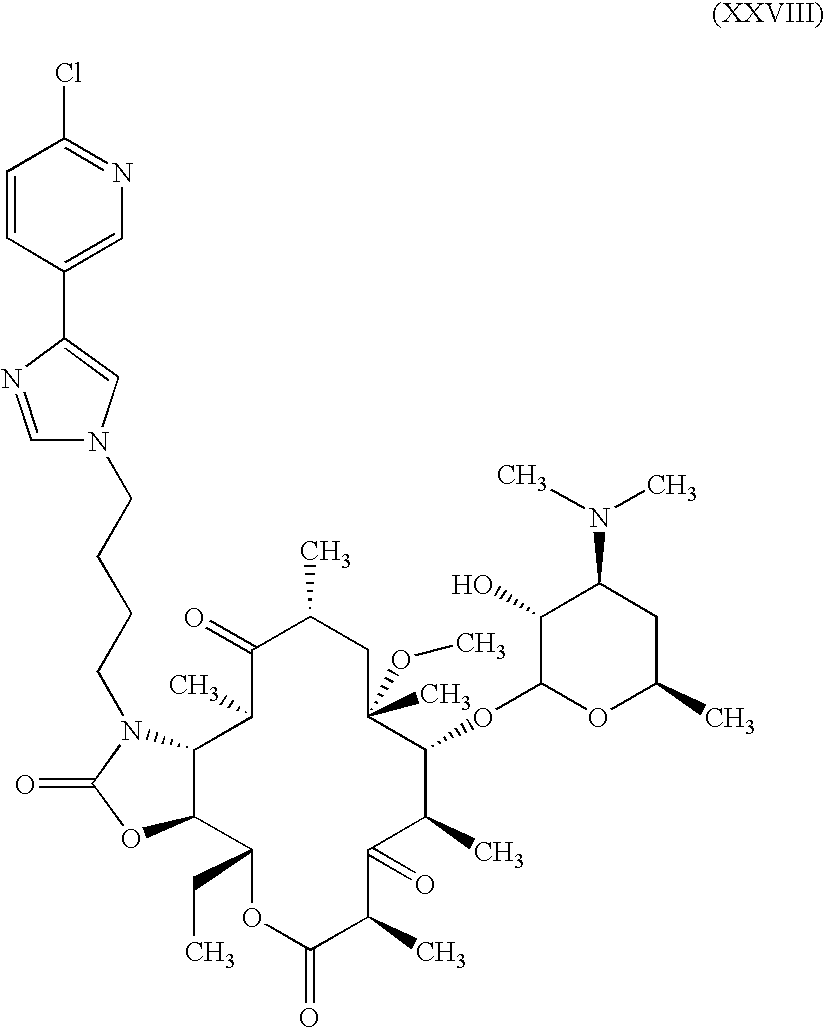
C12C(C(CC)OC(=O)C(C)C(=O)C(C)C(OC3OC(C)CC(N(C)C)C3O)C(C)(OC)CC(C)C(=O)C1C)OC(=O)N2CCCCN1C=NC(C2=CN=C(Cl)C=C2)=C1
